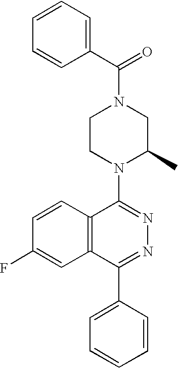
C(N1CCN(C2=NN=C(C3=CC=CC=C3)C3=C2C=CC(F)=C3)C(C)C1)(=O)C1=CC=CC=C1
